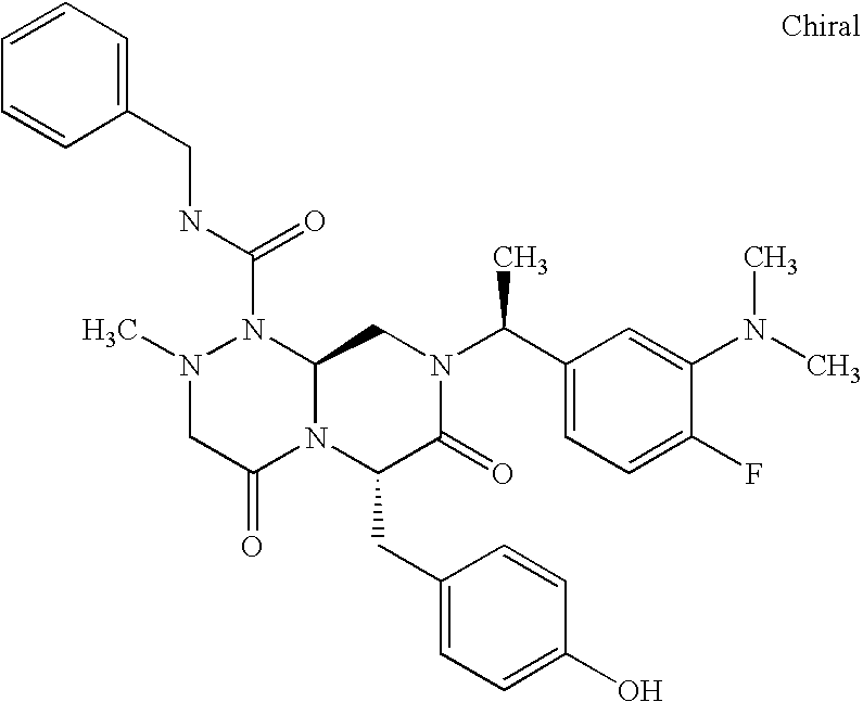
N1(C(NCC2=CC=CC=C2)=O)N(C)CC(=O)N2C1CN(C(C1=CC=C(F)C(N(C)C)=C1)C)C(=O)C2CC1=CC=C(O)C=C1
